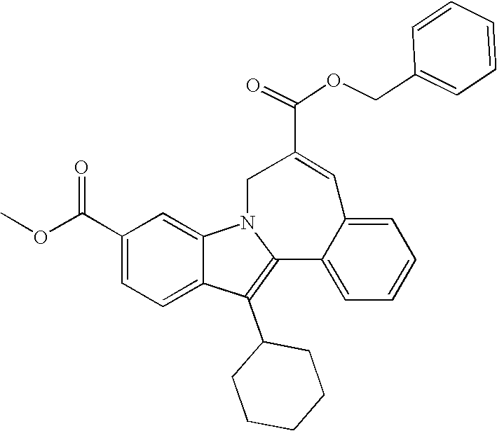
C1(C(OC)=O)=CC=C2C(=C1)N1C(=C2C2CCCCC2)C2=CC=CC=C2C=C(C(=O)OCC2=CC=CC=C2)C1
